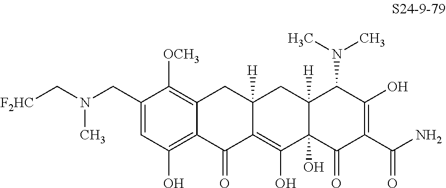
C1=C(CN(C[F2HC])C)C([OCH3])=C2C(=C1O)C(=O)C1=C(O)C3(O)C([H])(CC1([H])C2)C(N(C)C)C(O)=C(C(N)=O)C3=O
